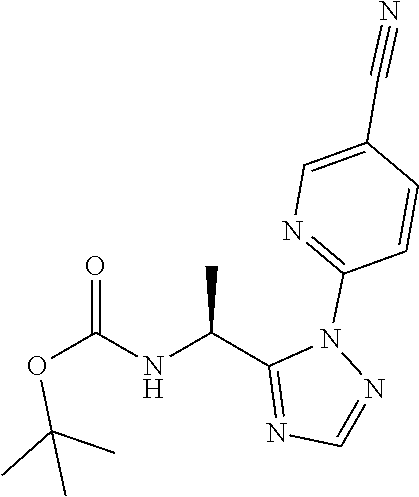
N1=CN=C(C(NC(OC(C)(C)C)=O)C)N1C1=NC=C(C#N)C=C1
